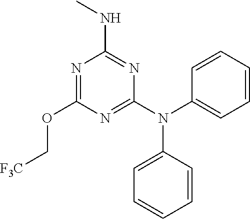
N1=C(N(C2=CC=CC=C2)C2=CC=CC=C2)N=C(NC)N=C1OC[F3C]
